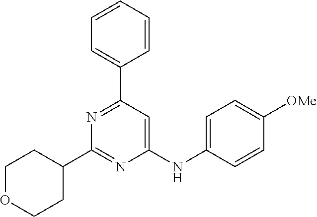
C1(NC2=CC=C([OMe])C=C2)=CC(C2=CC=CC=C2)=NC(C2CCOCC2)=N1
